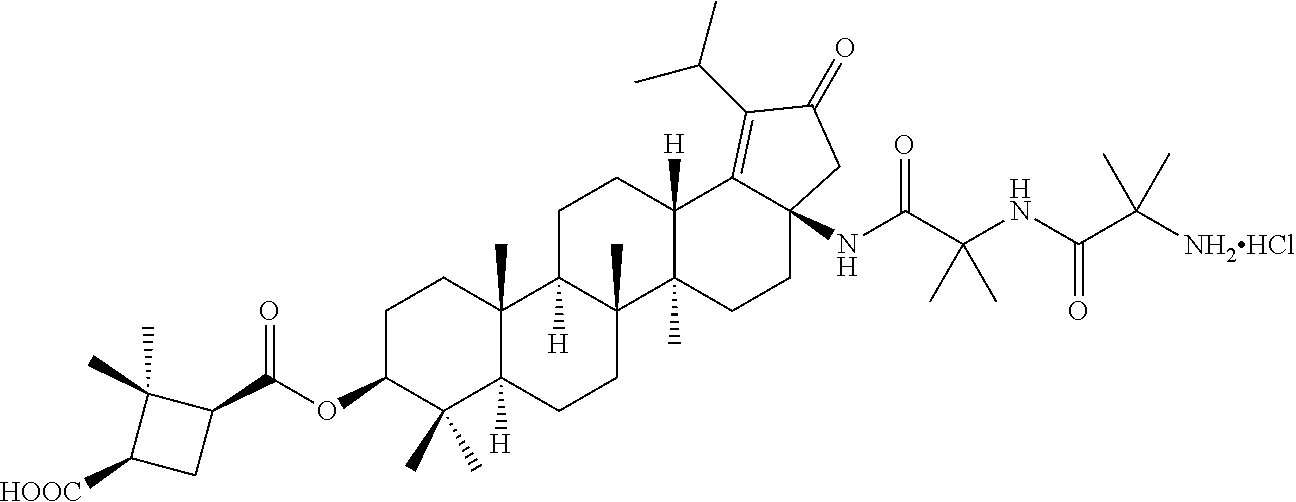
C(C(NC(C(NC12C(=C(C(C)C)C(=O)C1)C1([H])C(C)(CC2)C2(C)C([H])(CC1)C1(C)C([H])(CC2)C(C)(C)C(OC(C2C(C)(C)C([HOOC])C2)=O)CC1)=O)(C)C)=O)([NH2HCl])(C)C
